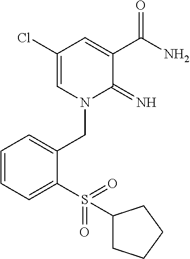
C1(Cl)=CN(CC2=CC=CC=C2S(=O)(=O)C2CCCC2)C(=N)C(C(N)=O)=C1
